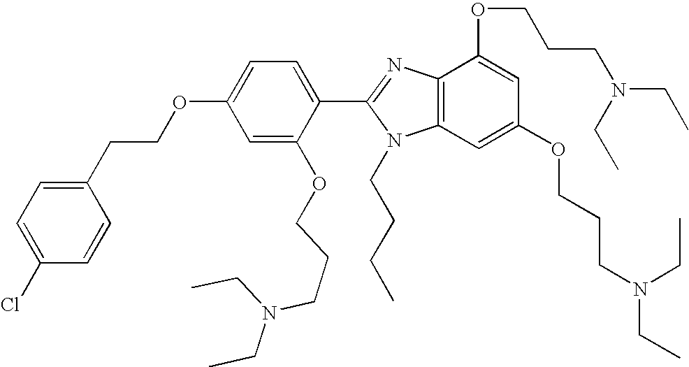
C1(CCOC2=CC=C(C3=NC4=C(N3CCCC)C=C(OCCCN(CC)CC)C=C4OCCCN(CC)CC)C(OCCCN(CC)CC)=C2)=CC=C(Cl)C=C1
